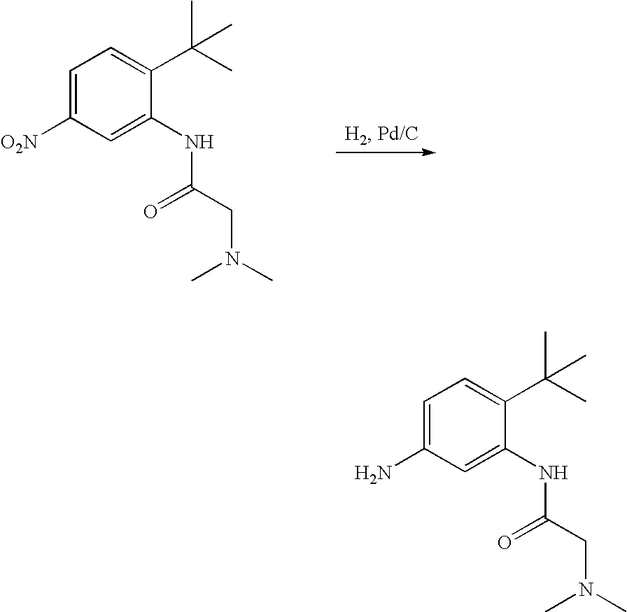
C1=C([O2N])C=C(NC(CN(C)C)=O)C(C(C)(C)C)=C1.C1=C(N)C=C(NC(CN(C)C)=O)C(C(C)(C)C)=C1
